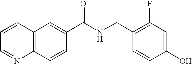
C1=CC=NC2=C1C=C(C(NCC1=C(F)C=C(O)C=C1)=O)C=C2
